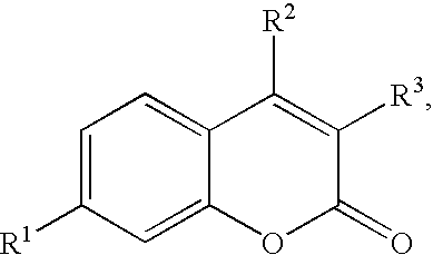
C1=C([R1])C=C2C(=C1)C([R2])=C([R3])C(=O)O2
